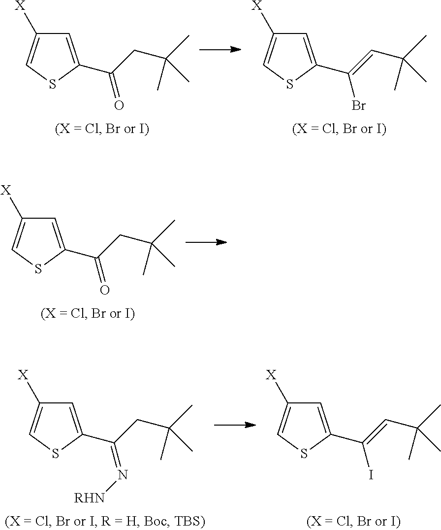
C1=C(C(CC(C)(C)C)=O)SC=C1[X].C1=C(C(=CC(C)(C)C)Br)SC=C1[X].C1=C(C(CC(C)(C)C)=O)SC=C1[X].C1=C(C(CC(C)(C)C)=N[RHN])SC=C1[X].C1=C(C(=CC(C)(C)C)I)SC=C1[X]
